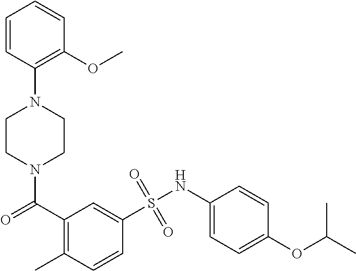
N1(C(C2=C(C)C=CC(S(NC3=CC=C(OC(C)C)C=C3)(=O)=O)=C2)=O)CCN(C2=C(OC)C=CC=C2)CC1
